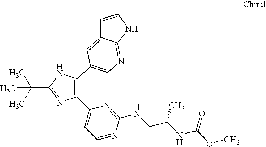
C1(C2=CC=NC(NCC(NC(=O)OC)C)=N2)=C(C2=CN=C3C(=C2)C=CN3)NC(C(C)(C)C)=N1
